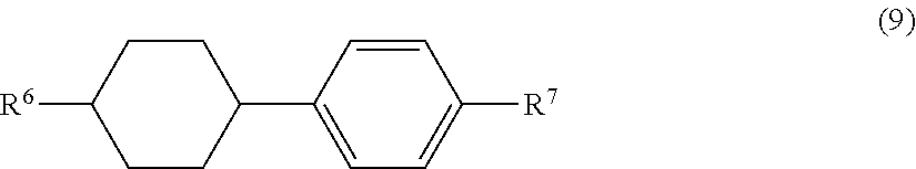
C1CC([R6])CCC1C1=CC=C([R7])C=C1
